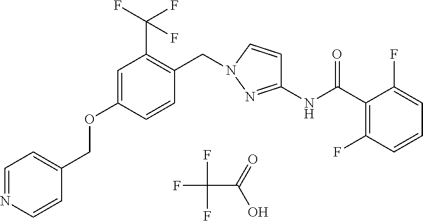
C1=CC(OCC2=CC=NC=C2)=CC(C(F)(F)F)=C1CN1C=CC(NC(C2=C(F)C=CC=C2F)=O)=N1.C(C(=O)O)(F)(F)F
